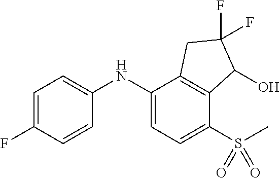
C1(NC2=CC=C(F)C=C2)=CC=C(S(=O)(=O)C)C2=C1CC(F)(F)C2O
